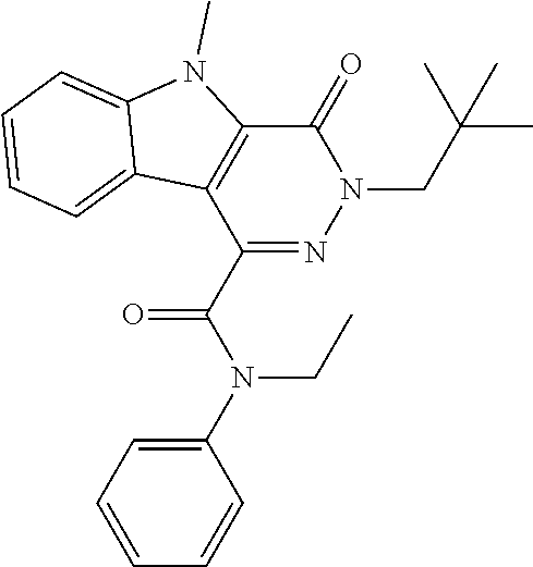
C1(C(N(C2=CC=CC=C2)CC)=O)=NN(CC(C)(C)C)C(=O)C2=C1C1=CC=CC=C1N2C
